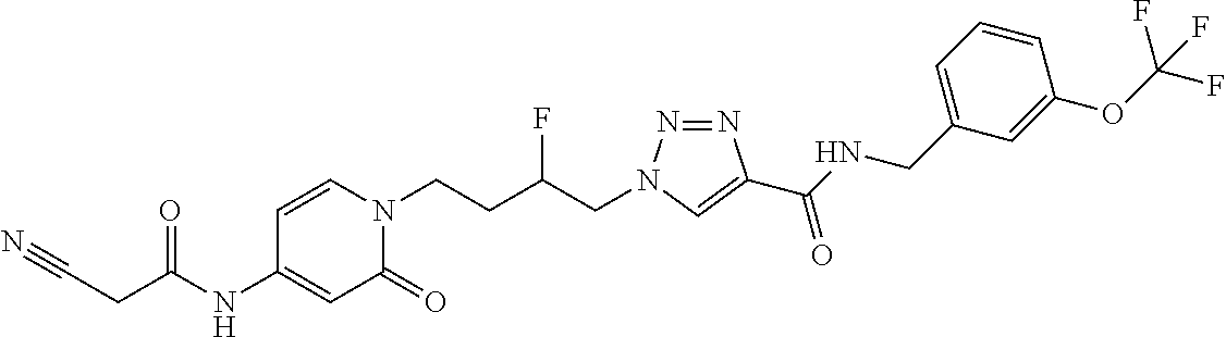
C(NC1=CC(=O)N(CCC(CN2N=NC(C(NCC3=CC=CC(OC(F)(F)F)=C3)=O)=C2)F)C=C1)(=O)CC#N
